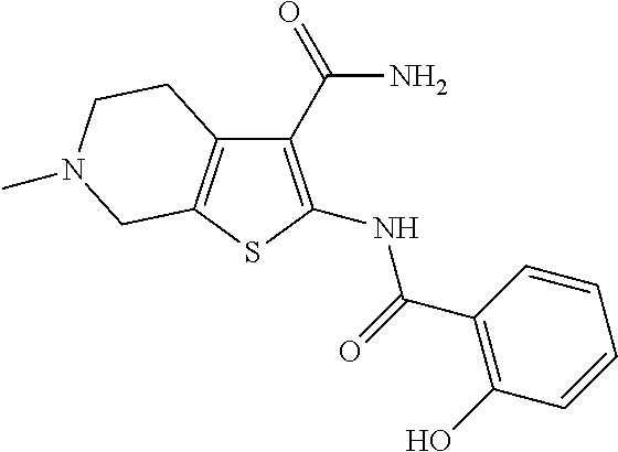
C1(C(=O)N)=C(NC(C2=C(O)C=CC=C2)=O)SC2=C1CCN(C)C2
